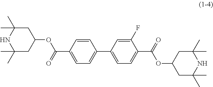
C1=CC(C(=O)OC2CC(C)(C)NC(C)(C)C2)=CC=C1C1=CC=C(C(=O)OC2CC(C)(C)NC(C)(C)C2)C(F)=C1
